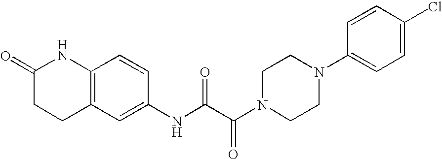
C12=C(C=C(NC(C(N3CCN(C4=CC=C(Cl)C=C4)CC3)=O)=O)C=C1)CCC(=O)N2
